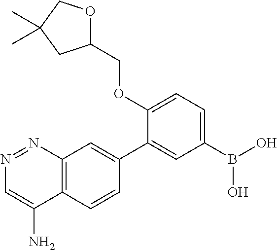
C12=C(C=CC(C3=CC(B(O)O)=CC=C3OCC3OCC(C)(C)C3)=C1)C(N)=CN=N2
